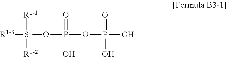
[R1-1][Si]([R1-2])(OP(=O)(O)OP(O)(=O)O)[R1-3]
